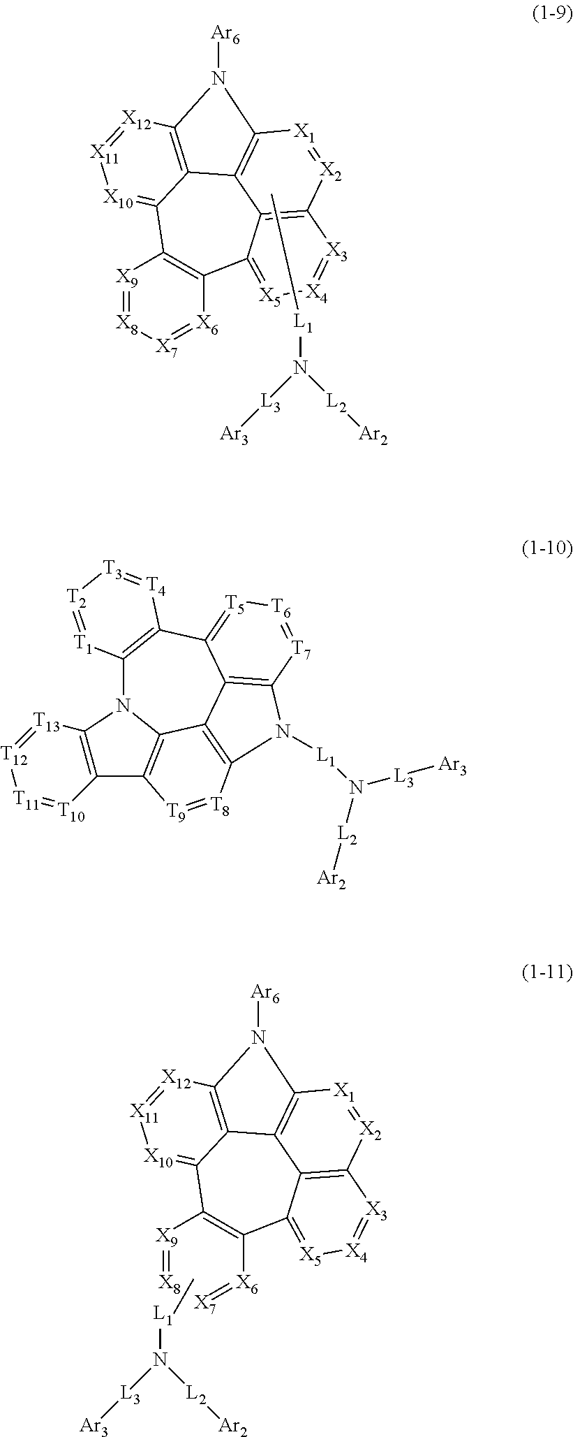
C12=C(C3=[T5][T6]=[T7]C4=C3C3=C([T8]=[T9]C5=C3N1C1=C5[T10]=[T11][T12]=[T13]1)N4[L1]N([L3][Ar3])[L2][Ar2])[T4]=[T3][T2]=[T1]2.N1([Ar6])C2=C3C4=C1[X1]=[X2]C1=C4C(=[X5][X4]=[X3]1)C1=C([X9]=[X8][X7]=[X6]1)C3=[X10][X11]=[X12]2.C[L1]N([L3][Ar3])[L2][Ar2].N1([Ar6])C2=C3C4=C1[X1]=[X2]C1=C4C(=[X5][X4]=[X3]1)C([X6]=[X7])=C([X9]=[X8])C3=[X10][X11]=[X12]2.[L1](N([L3][Ar3])[L2][Ar2])C
